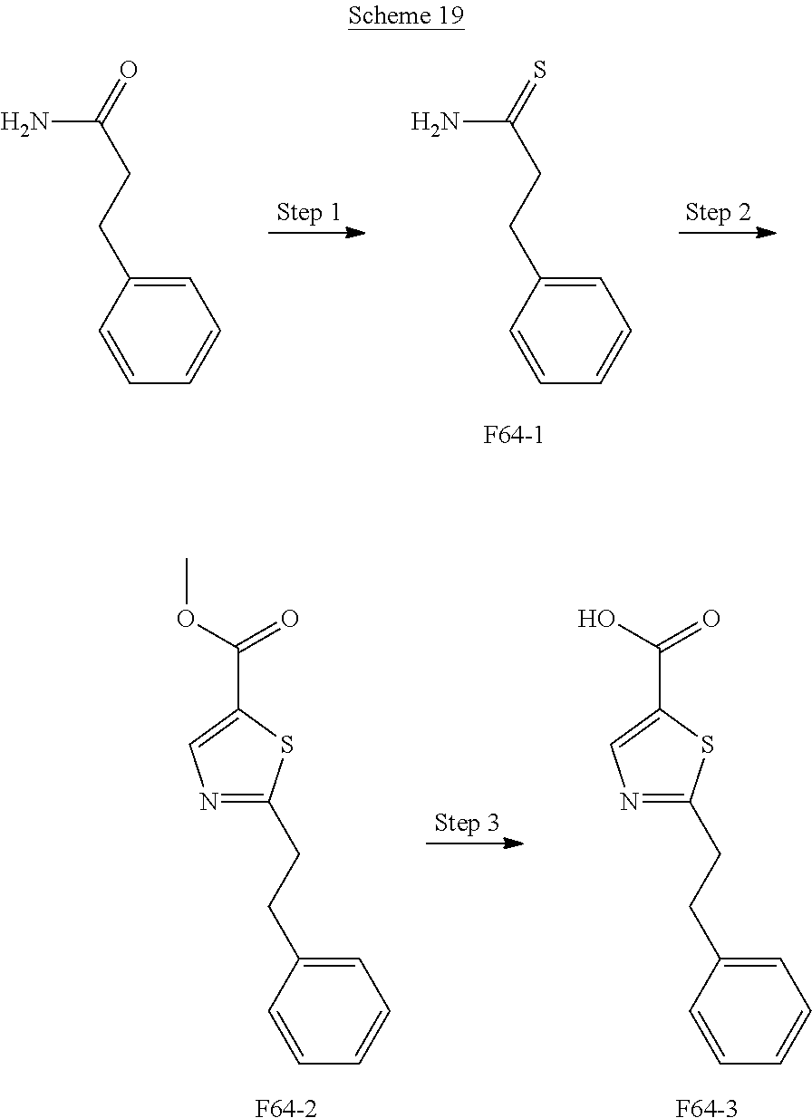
C1=C(CCC(N)=O)C=CC=C1.C1=C(CCC(N)=S)C=CC=C1.[F64-1].C1=C(CCC2=NC=C(C(O)=O)S2)C=CC=C1.[F64-3].C1=C(CCC2=NC=C(C(OC)=O)S2)C=CC=C1.[F64-2]
